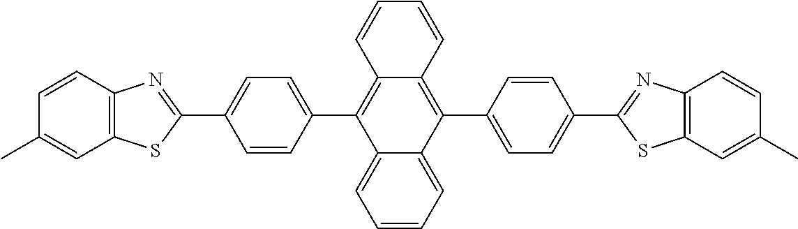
C1=CC2=C(C=C1C)SC(C1=CC=C(C3=C4C(=C(C5=CC=C(C6=NC7=C(C=C(C)C=C7)S6)C=C5)C5=CC=CC=C53)C=CC=C4)C=C1)=N2
